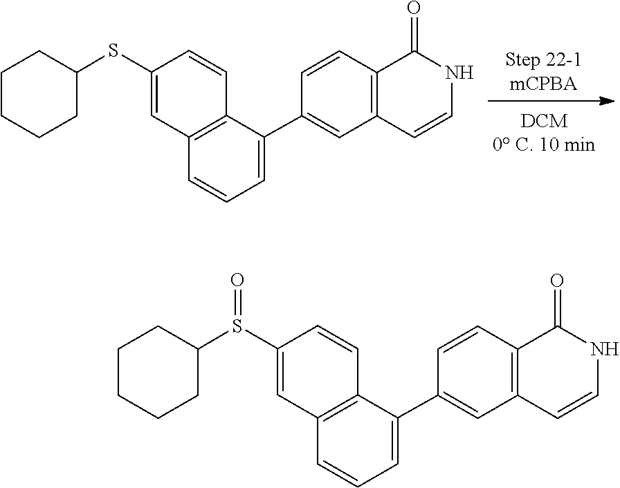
C1CCCC(SC2=CC3=C(C=C2)C(C2=CC4=C(C=C2)C(=O)NC=C4)=CC=C3)C1.C1CCCC(S(C2=CC3=C(C=C2)C(C2=CC4=C(C=C2)C(=O)NC=C4)=CC=C3)=O)C1
